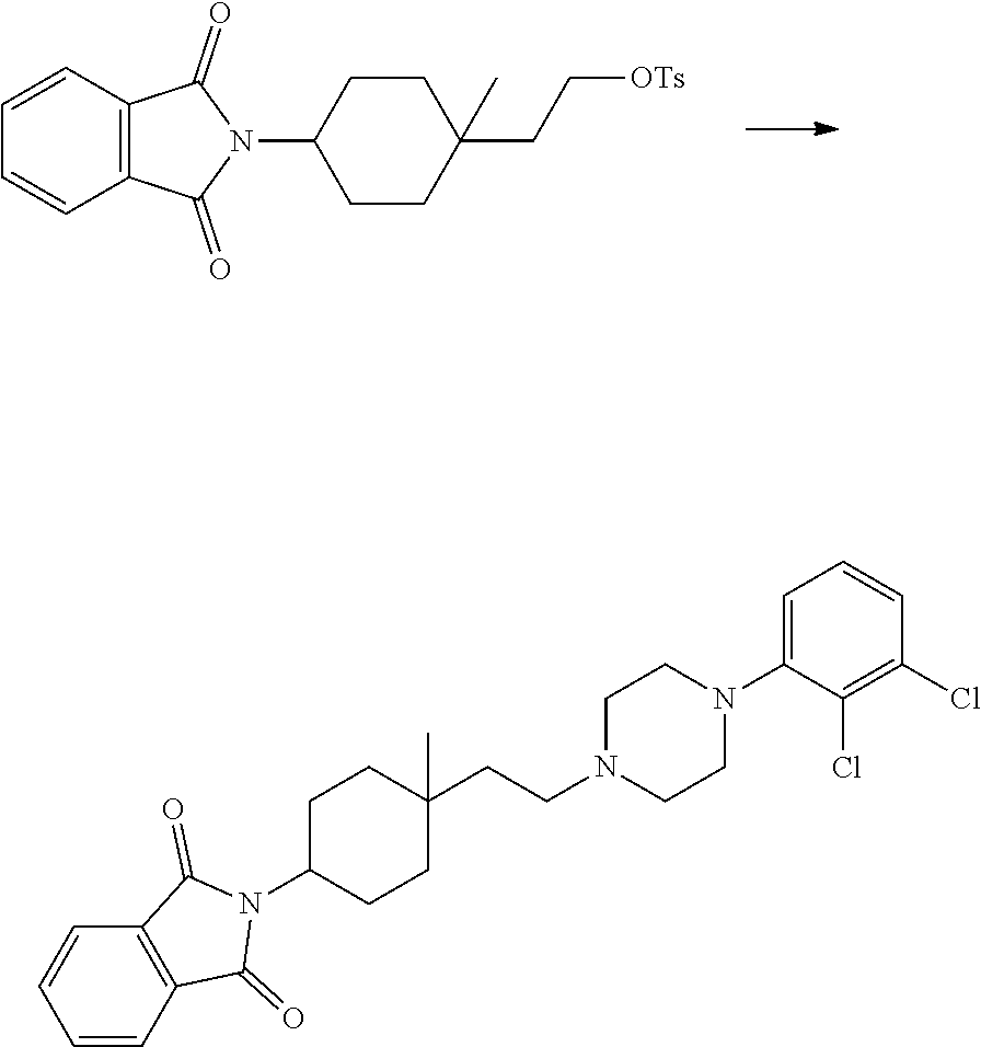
C1=CC2=C(C=C1)C(=O)N(C1CCC(CC[OTs])(C)CC1)C2=O.C1C(N2C(=O)C3=C(C2=O)C=CC=C3)CCC(CCN2CCN(C3=CC=CC(Cl)=C3Cl)CC2)(C)C1
